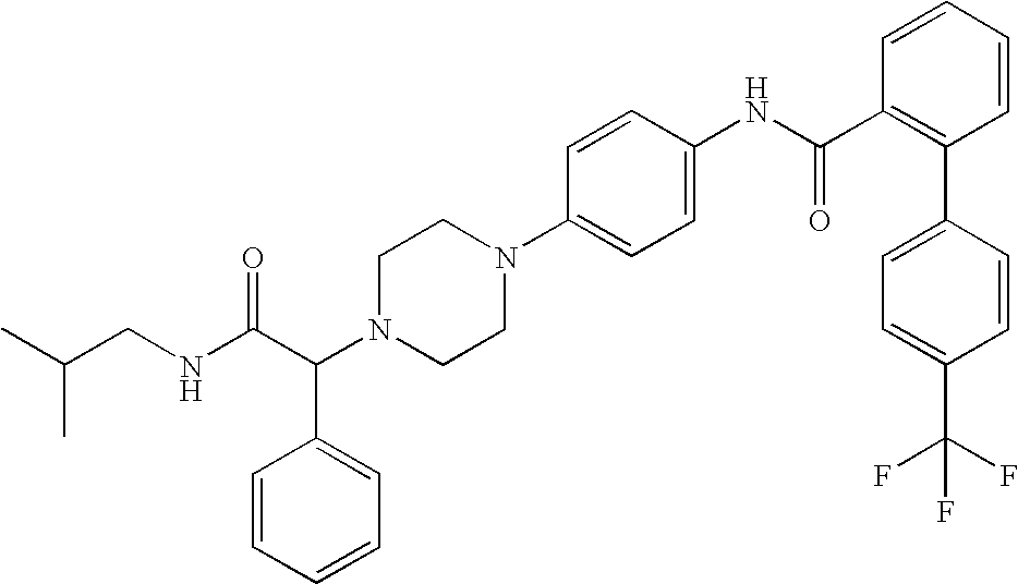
CC(CNC(C(N1CCN(C2=CC=C(NC(C3=C(C4=CC=C(C(F)(F)F)C=C4)C=CC=C3)=O)C=C2)CC1)C1=CC=CC=C1)=O)C
